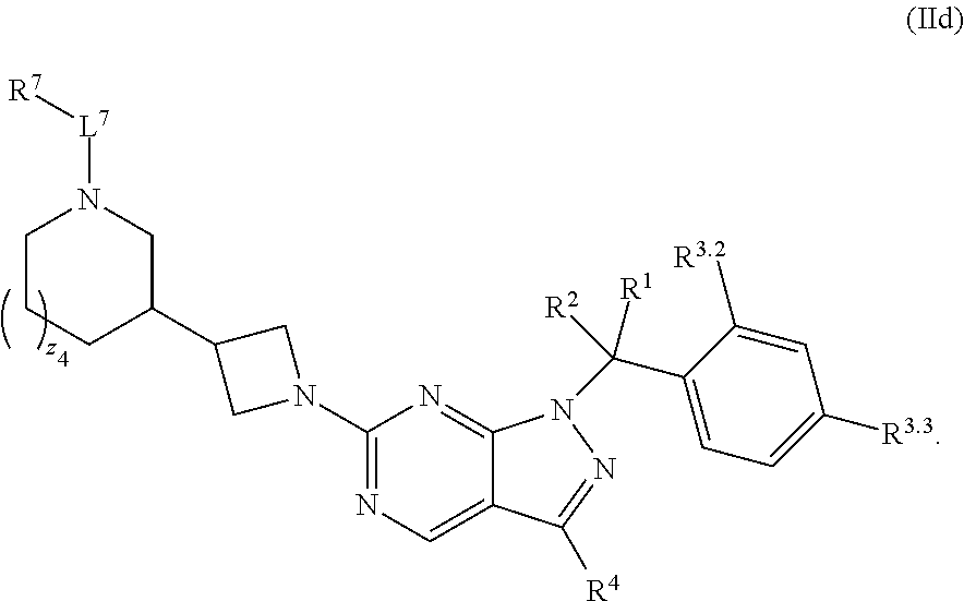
C1CCC(C2CN(C3=NC=C4C(=N3)N(C(C3=CC=C([R3.3])C=C3[R3.2])([R1])[R2])N=C4[R4])C2)CN1[L7][R7]
